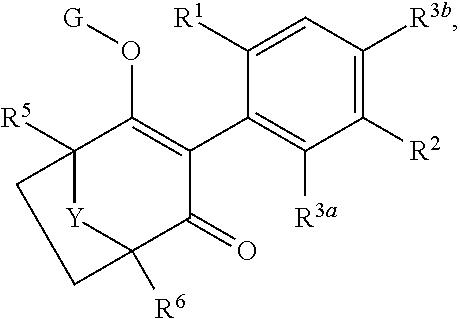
C1([R2])=C([R3b])C=C([R1])C(C2=C(O[G])C3([R5])[Y]C([R6])(C2=O)CC3)=C1[R3a]
